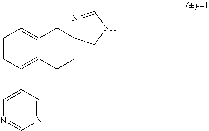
C1=CC(C2=CN=CN=C2)=C2C(=C1)CC1(CC2)N=CNC1
